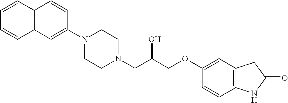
C12=C(C=C(N3CCN(CC(COC4=CC5=C(C=C4)NC(=O)C5)O)CC3)C=C1)C=CC=C2
